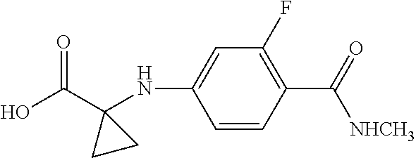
C1=CC(C(=O)[NHCH3])=C(F)C=C1NC1(C(O)=O)CC1
